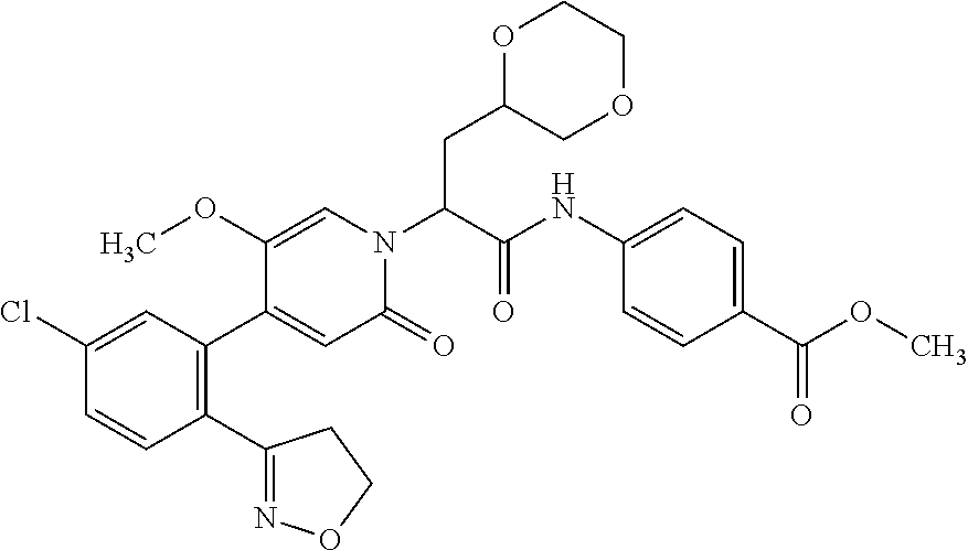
C1(Cl)=CC(C2=CC(=O)N(C(C(NC3=CC=C(C(OC)=O)C=C3)=O)CC3COCCO3)C=C2OC)=C(C2=NOCC2)C=C1
